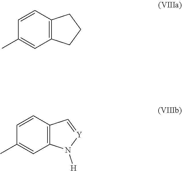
C12=C(C=CC(C)=C1)CCC2.C12=C(C=CC(C)=C1)C=[Y]N2[H]
